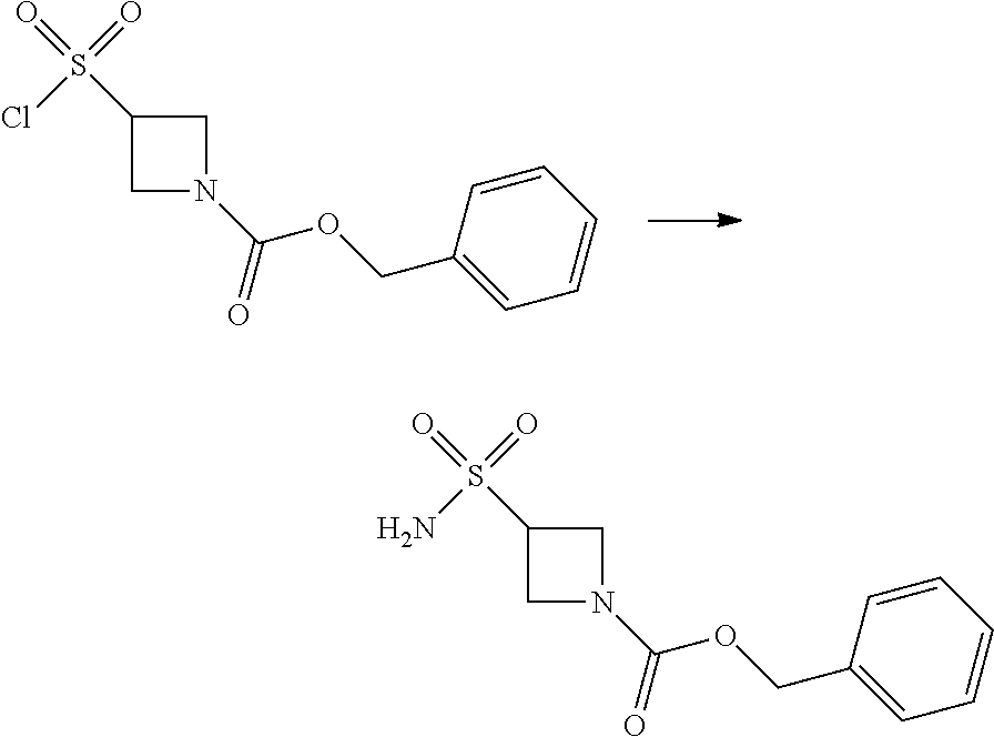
C1(S(=O)(=O)Cl)CN(C(=O)OCC2=CC=CC=C2)C1.C1(S(=O)(=O)N)CN(C(=O)OCC2=CC=CC=C2)C1
